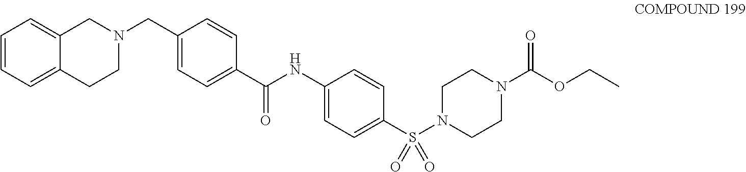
C1=CC=C2C(=C1)CN(CC1=CC=C(C(NC3=CC=C(S(N4CCN(C(OCC)=O)CC4)(=O)=O)C=C3)=O)C=C1)CC2
